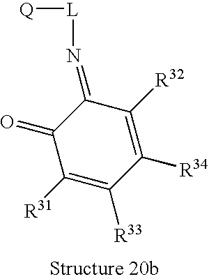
C1(=O)C([R31])=C([R33])C([R34])=C([R32])C1=N[L][Q]
